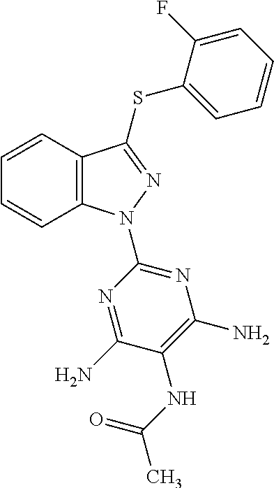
C1=CC2=C(C=C1)N(C1=NC(N)=C(NC(C)=O)C(N)=N1)N=C2SC1=CC=CC=C1F
